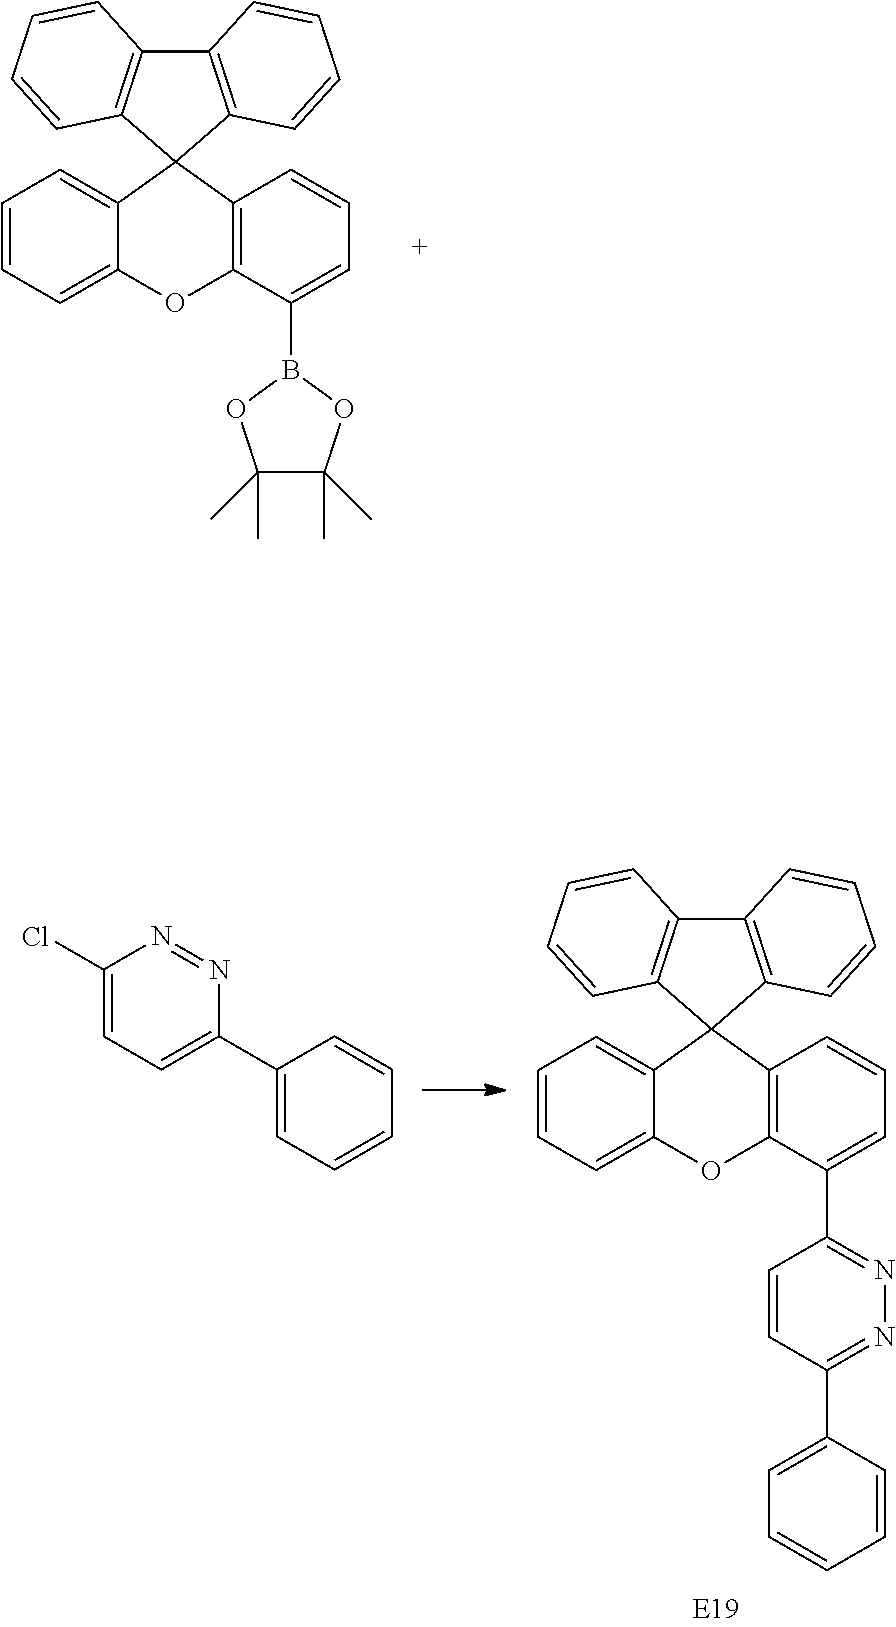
CC1(C)C(C)(C)OB(C2=CC=CC3=C2OC2=CC=CC=C2C32C3=C(C4=C2C=CC=C4)C=CC=C3)O1.C1(C2=CC=C(Cl)N=N2)=CC=CC=C1.C1(C2=CC=CC3=C2OC2=CC=CC=C2C32C3=C(C4=C2C=CC=C4)C=CC=C3)=NN=C(C2=CC=CC=C2)C=C1
